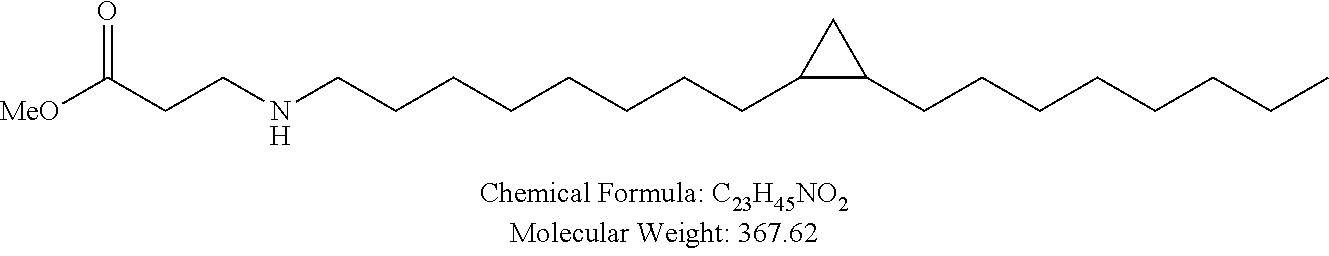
N(CCCCCCCCC1C(CCCCCCCC)C1)CCC([MeO])=O
